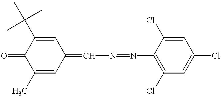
C1(C)=CC(=CN=NC2=C(Cl)C=C(Cl)C=C2Cl)C=C(C(C)(C)C)C1=O
